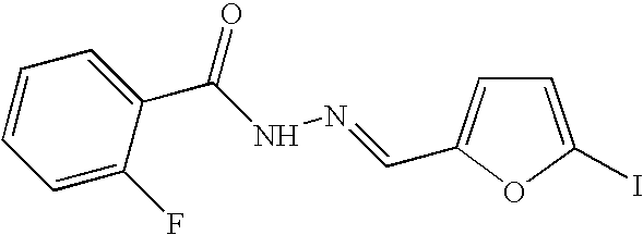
C1=C(F)C(C(NN=CC2=CC=C(I)O2)=O)=CC=C1
